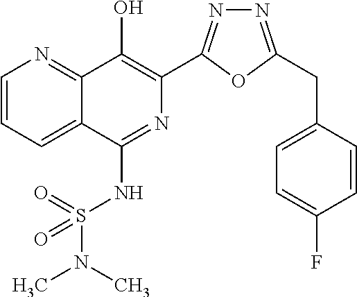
C1=CC=C2C(=N1)C(O)=C(C1=NN=C(CC3=CC=C(F)C=C3)O1)N=C2NS(N(C)C)(=O)=O
